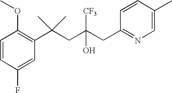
C1(F)=CC(C(CC(CC2=NC=C(C)C=C2)(O)[CF3])(C)C)=C(OC)C=C1
